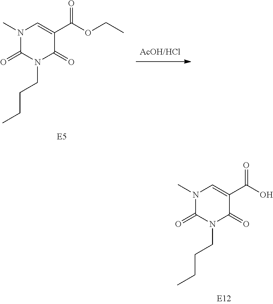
N1(C)C(=O)N(CCCC)C(=O)C(C(O)=O)=C1.N1(C)C(=O)N(CCCC)C(=O)C(C(OCC)=O)=C1
